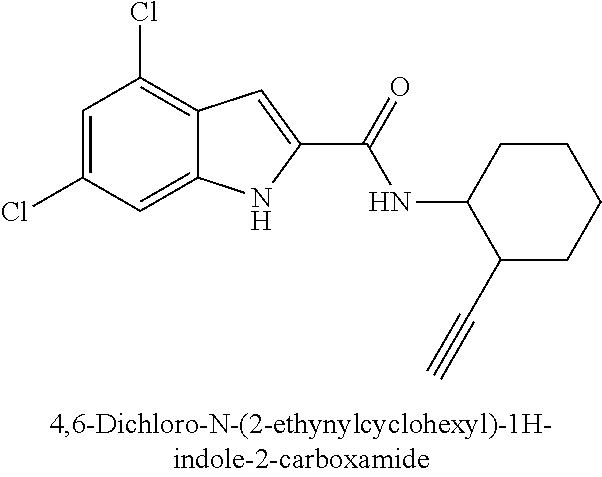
C12=CC(Cl)=CC(Cl)=C1C=C(C(=O)NC1C(C#C)CCCC1)N2
